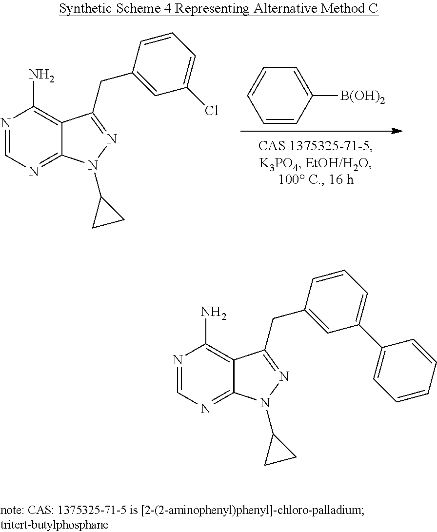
C1=CC([B(OH)2])=CC=C1.N1=CN=C2C(=C1N)C(CC1=CC(Cl)=CC=C1)=NN2C1CC1.N1=CN=C2C(=C1N)C(CC1=CC(C3=CC=CC=C3)=CC=C1)=NN2C1CC1
